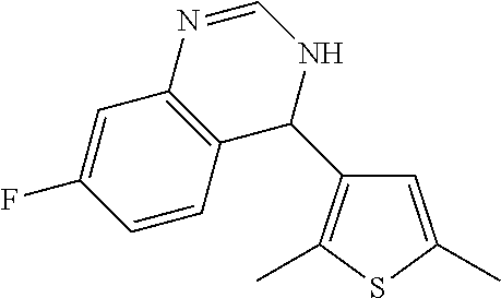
C1=C(C)SC(C)=C1C1NC=NC2=C1C=CC(F)=C2
